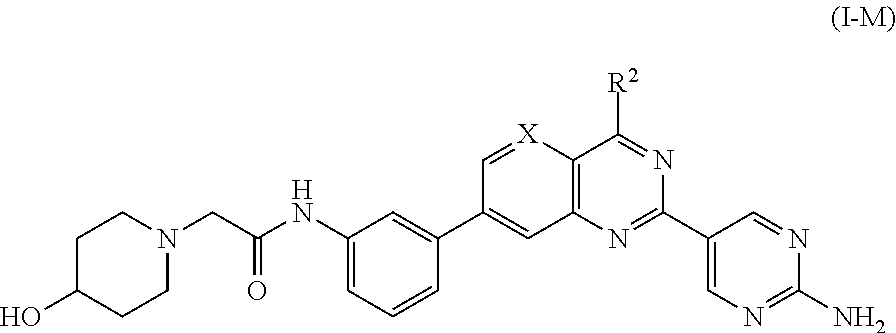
C12=C(C([R2])=NC(C3=CN=C(N)N=C3)=N1)[X]=CC(C1=CC(NC(CN3CCC(O)CC3)=O)=CC=C1)=C2
